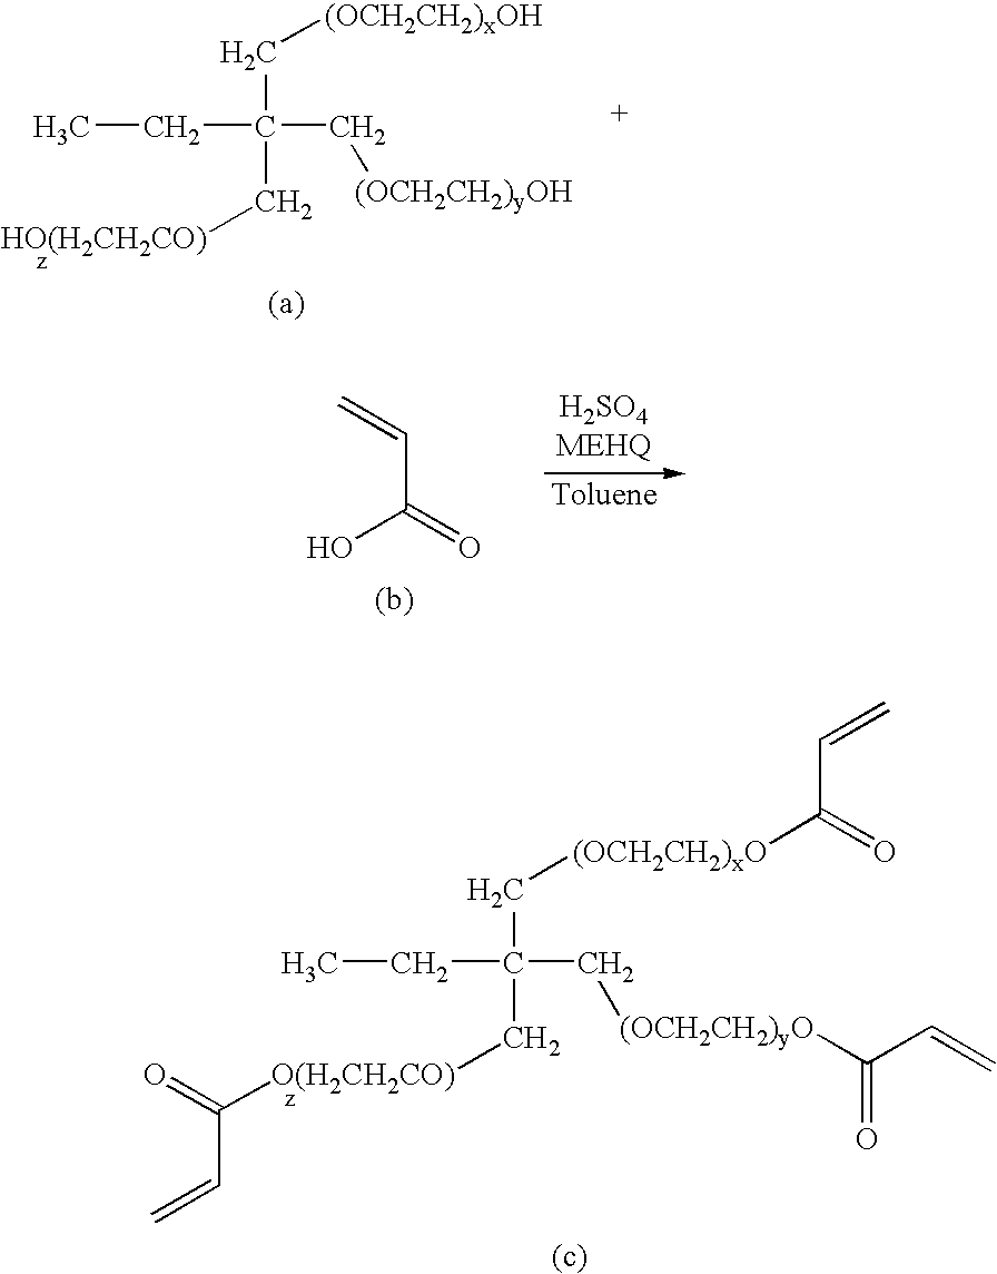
C=CC(=O)O.C(C(C[HO(H2CH2CO)])(C[(OCH2CH2)yOH])CC)[(OCH2CH2)xOH].C(C(C[O(H2CH2CO)]C(=O)C=C)(C[(OCH2CH2)yO]C(C=C)=O)CC)[(OCH2CH2)xO]C(=O)C=C
